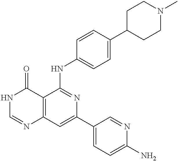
C12=C(C=C(C3=CC=C(N)N=C3)N=C1NC1=CC=C(C3CCN(C)CC3)C=C1)N=CNC2=O
